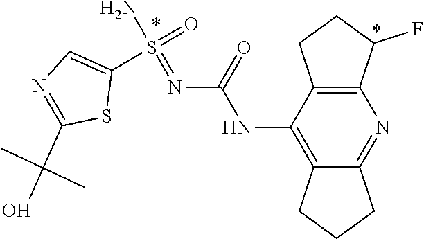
C12=C(C(NC(N=S(N)(=O)C3=CN=C(C(C)(C)O)S3)=O)=C3C(=N1)CCC3)CCC2F
